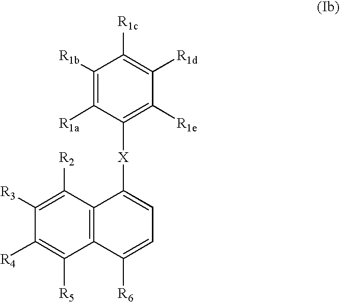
C1([R1b])=C([R1a])C([X]C2=CC=C([R6])C3=C2C([R2])=C([R3])C([R4])=C3[R5])=C([R1e])C([R1d])=C1[R1c]
